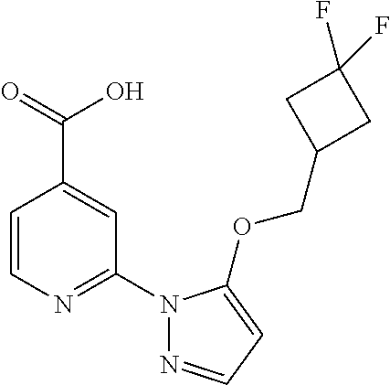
C1=CN=C(N2N=CC=C2OCC2CC(F)(F)C2)C=C1C(=O)O
